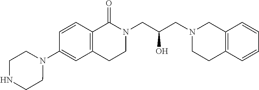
C1=CC2=C(C=C1N1CCNCC1)CCN(CC(CN1CCC3=C(C1)C=CC=C3)O)C2=O
